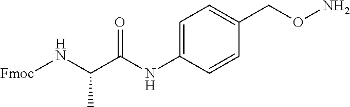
C1=C(NC(C(N[Fmoc])C)=O)C=CC(CON)=C1
